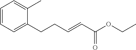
C1=CC=C(CCC=CC(OCC)=O)C(C)=C1
